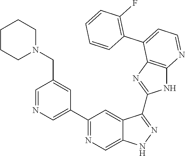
C1=NC=C(C2=NC=C3C(=C2)C(C2=NC4=C(N2)N=CC=C4C2=C(F)C=CC=C2)=NN3)C=C1CN1CCCCC1
